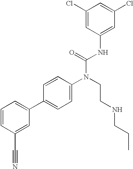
C1=CC(C#N)=CC(C2=CC=C(N(CCNCCC)C(=O)NC3=CC(Cl)=CC(Cl)=C3)C=C2)=C1
